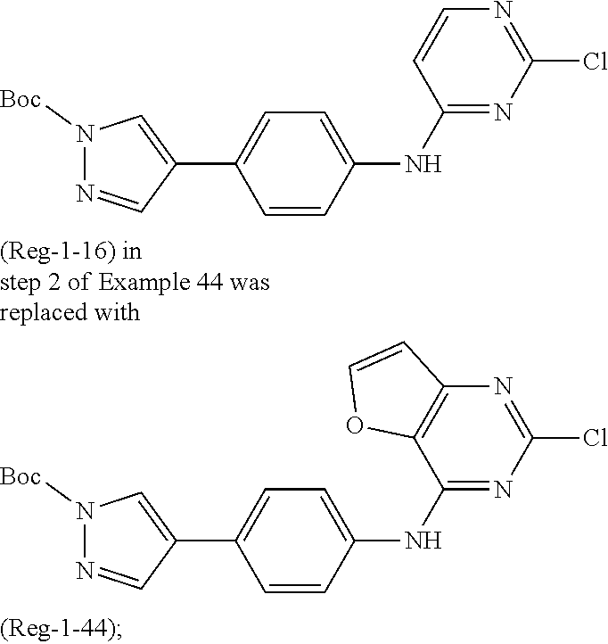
C1=CC(NC2=NC(Cl)=NC=C2)=CC=C1C1=CN([Boc])N=C1.C1=CC(NC2=NC(Cl)=NC3=C2OC=C3)=CC=C1C1=CN([Boc])N=C1
